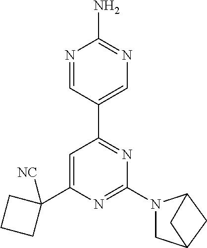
N1=CC(C2=NC(N3CC4CC3C4)=NC(C3([NC])CCC3)=C2)=CN=C1N
